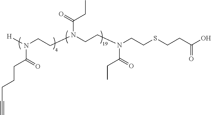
[H]N(CCN(CCN(CCSCCC(O)=O)C(=O)CC)C(CC)=O)C(CCCC#C)=O
